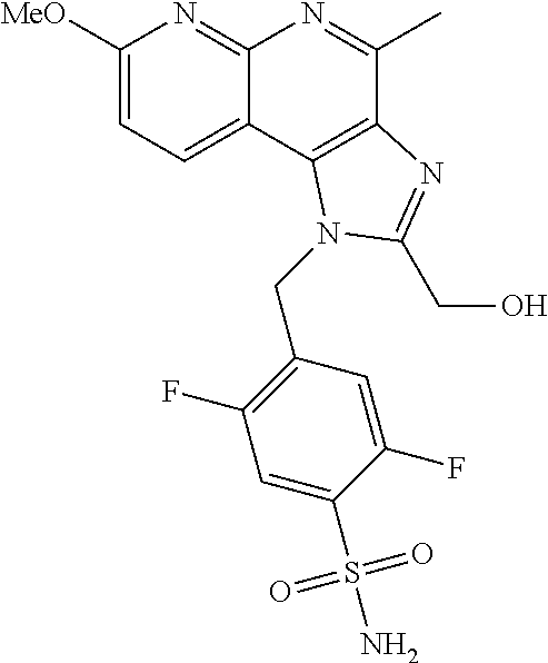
C1([MeO])=CC=C2C(=N1)N=C(C)C1=C2N(CC2=C(F)C=C(S(N)(=O)=O)C(F)=C2)C(CO)=N1
